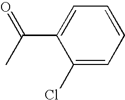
C1(Cl)=CC=CC=C1C(C)=O
